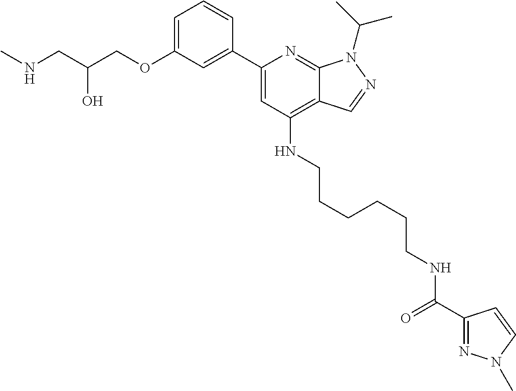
C(C(COC1=CC=CC(C2=CC(NCCCCCCNC(C3=NN(C)C=C3)=O)=C3C(=N2)N(C(C)C)N=C3)=C1)O)NC
